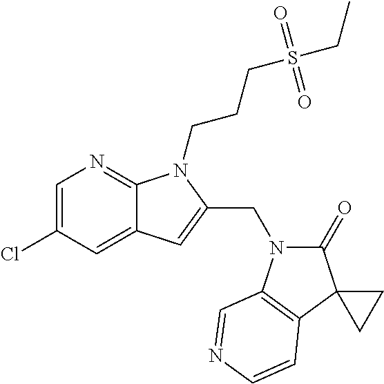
C1=C(Cl)C=C2C(=N1)N(CCCS(CC)(=O)=O)C(CN1C(=O)C3(C4=C1C=NC=C4)CC3)=C2
